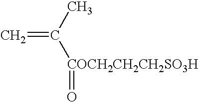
C=C(C)[COCH2CH2CH2SO3H]=O
